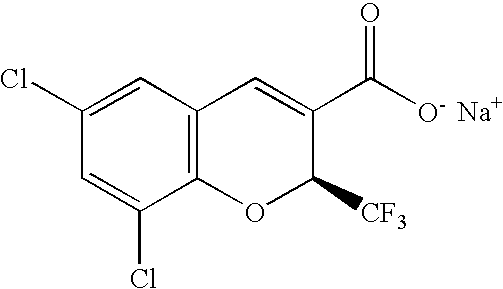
C1(Cl)=CC2=C(C(Cl)=C1)OC([CF3])C(C([O-])=O)=C2.[Na]
